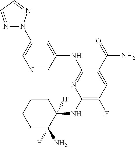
C1(NC2([H])CCCCC2([H])N)=C(F)C=C(C(=O)N)C(NC2=CC(N3N=CC=N3)=CN=C2)=N1
